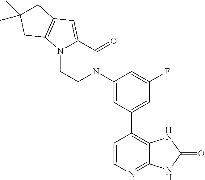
N12CCN(C3=CC(C4=C5C(=NC=C4)NC(=O)N5)=CC(F)=C3)C(=O)C1=CC1=C2CC(C)(C)C1
